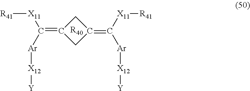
C(=C1CC(=C([Ar][X12][Y])[X11][R41])C1)([Ar][X12][Y])[X11][R41].[R40]
